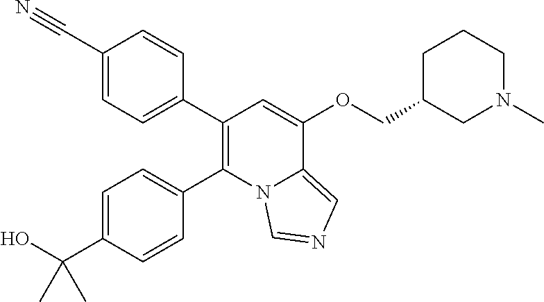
C1(C2=CC=C(C#N)C=C2)=C(C2=CC=C(C(O)(C)C)C=C2)N2C(=CN=C2)C(OCC2CN(C)CCC2)=C1
